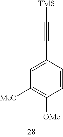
C1(C#C[TMS])=CC([MeO])=C([OMe])C=C1
